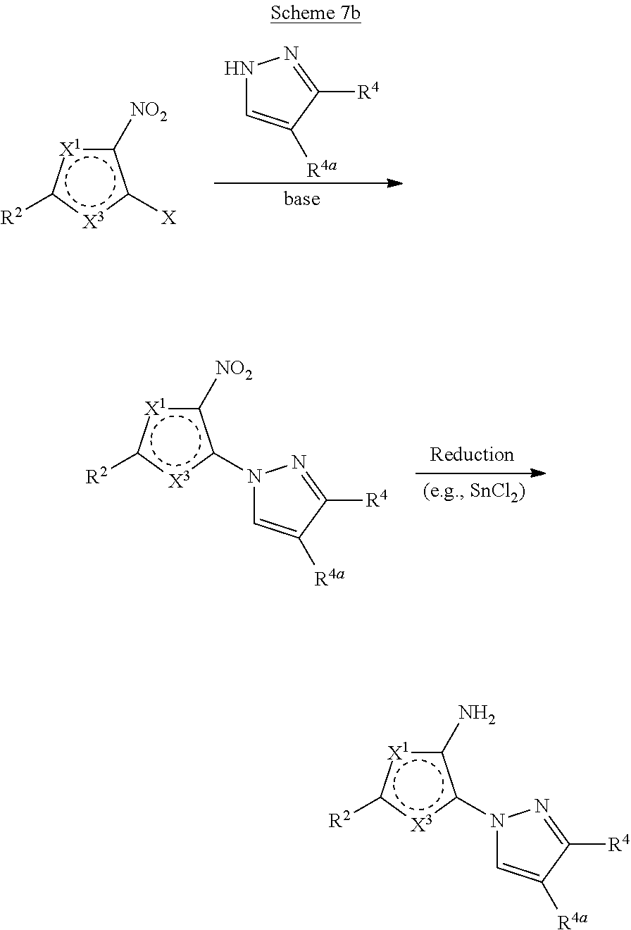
c1([NO2])[X1]c([R2])[X3]c1[X].N1C=C([R4a])C([R4])=N1.c1([NO2])[X1]c([R2])[X3]c1N1C=C([R4a])C([R4])=N1.c1(N)[X1]c([R2])[X3]c1N1C=C([R4a])C([R4])=N1
